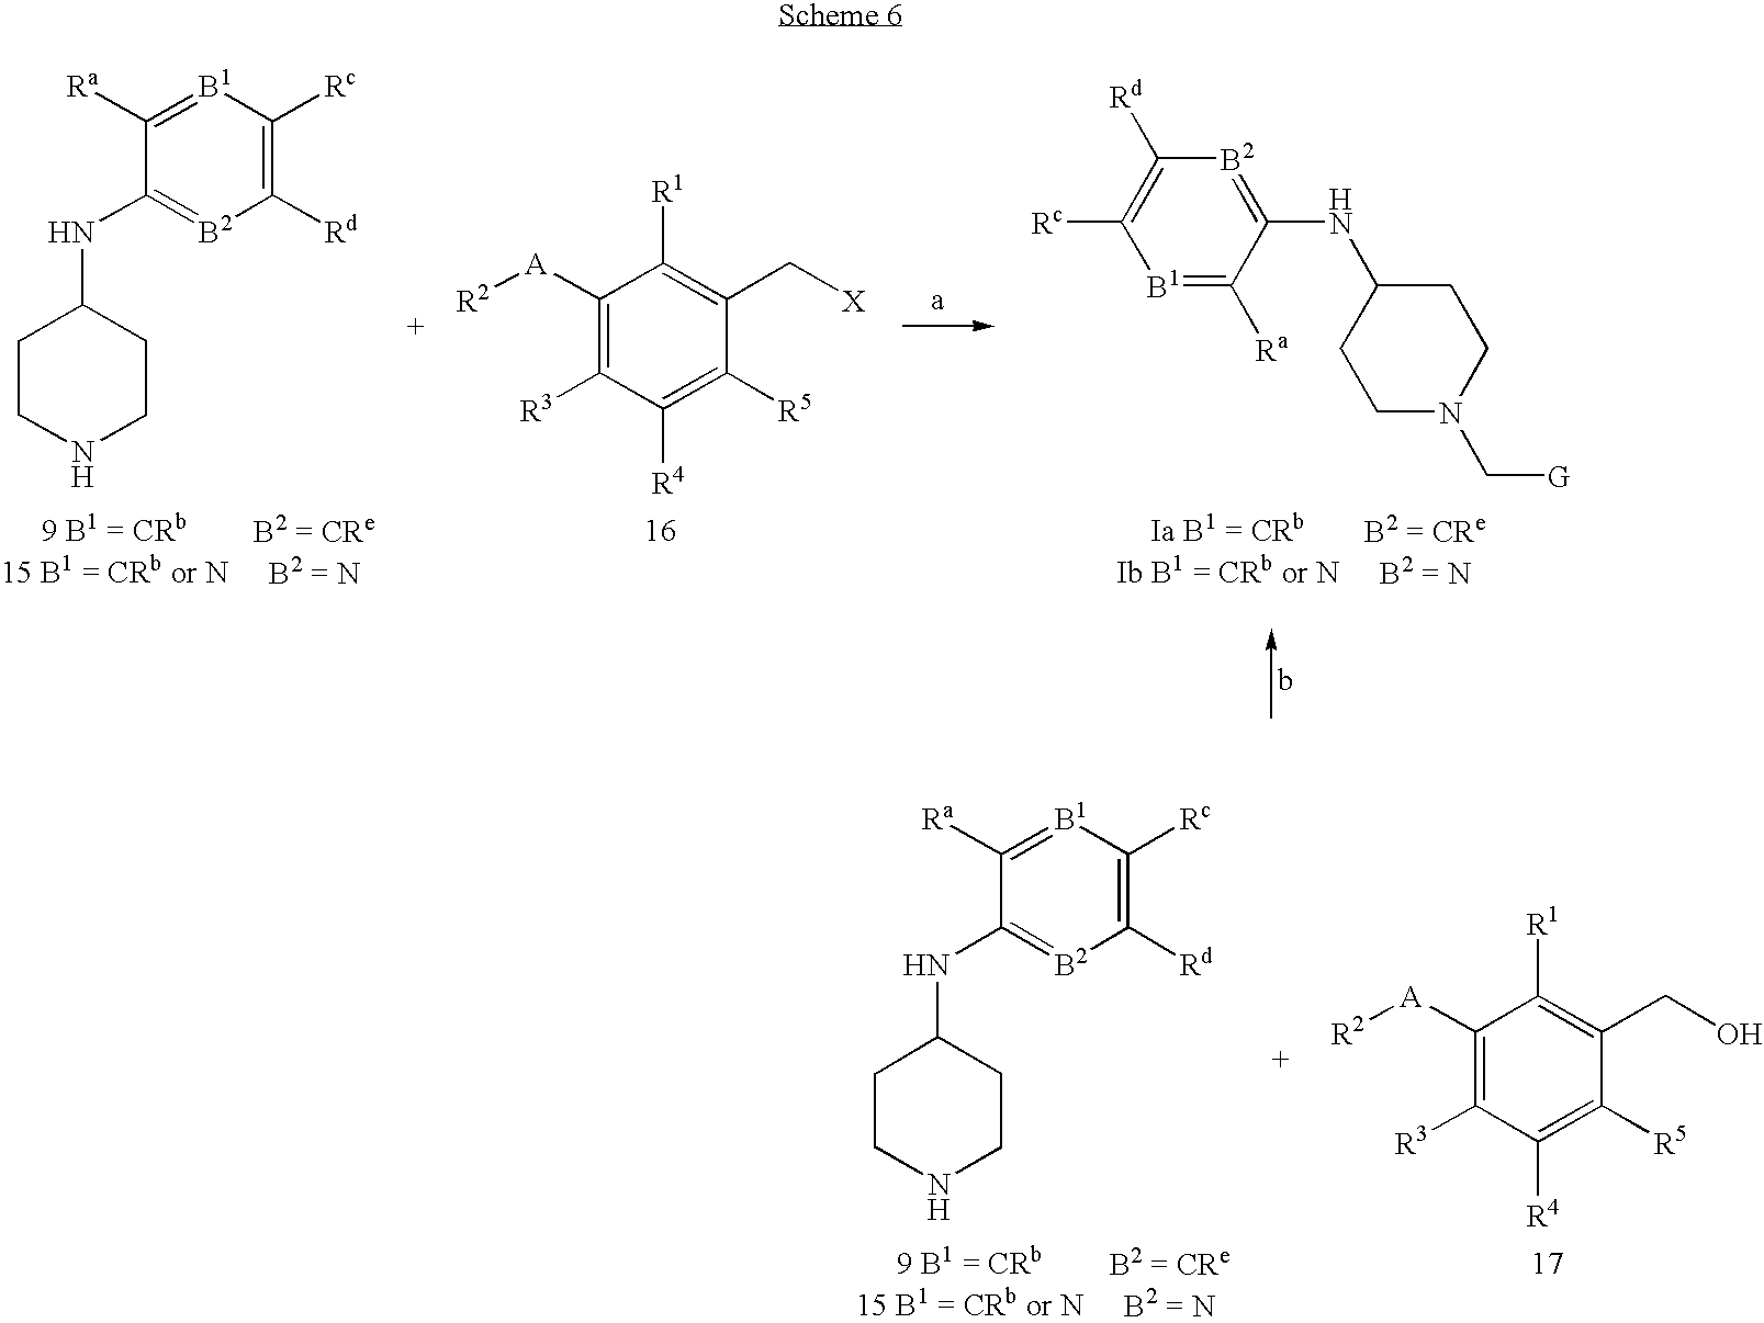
C1([Ra])=[B1]C([Rc])=C([Rd])[B2]=C1NC1CCNCC1.C1([A][R2])=C([R3])C([R4])=C([R5])C(C[X])=C1[R1].[B1]1=C([Ra])C(NC2CCN(C[G])CC2)=[B2]C([Rd])=C1[Rc].C1([A][R2])=C([R3])C([R4])=C([R5])C(CO)=C1[R1].C1([Ra])=[B1]C([Rc])=C([Rd])[B2]=C1NC1CCNCC1
